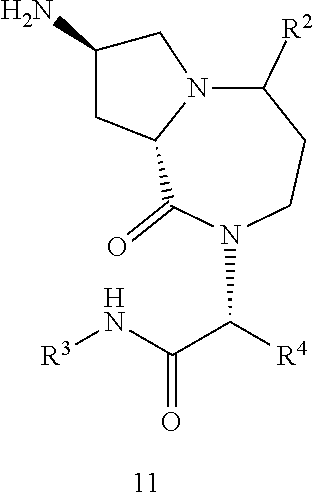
C1([R2])N2C(C(=O)N(C(C(=O)N[R3])[R4])CC1)CC(N)C2.[H]
